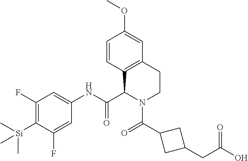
C1(F)=C([Si](C)(C)C)C(F)=CC(NC(C2N(C(C3CC(CC(=O)O)C3)=O)CCC3=C2C=CC(OC)=C3)=O)=C1
